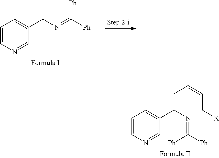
C1=CN=CC(C(N=C([Ph])[Ph])CC=CC[X])=C1.C1=CN=CC(CN=C([Ph])[Ph])=C1
